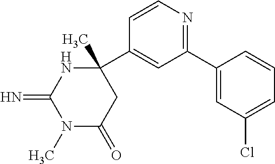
N1C(=N)N(C)C(=O)CC1(C1=CC(C2=CC(Cl)=CC=C2)=NC=C1)C
